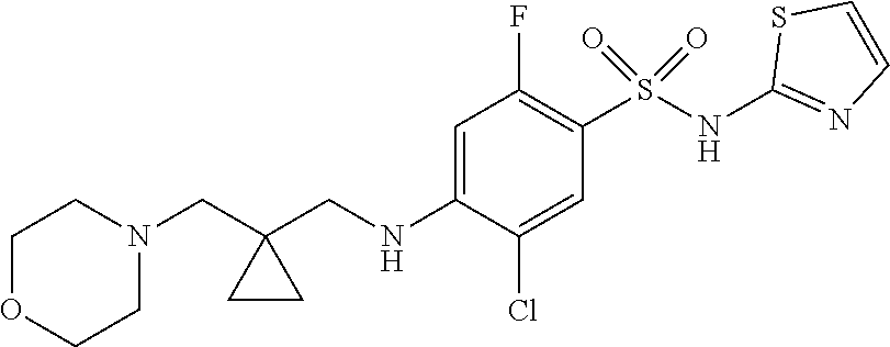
C1=C(NCC2(CN3CCOCC3)CC2)C(Cl)=CC(S(NC2=NC=CS2)(=O)=O)=C1F
